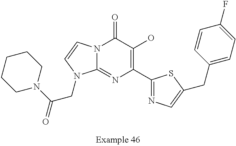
N12C(=NC(C3=NC=C(CC4=CC=C(F)C=C4)S3)=C(O)C1=O)N(CC(N1CCCCC1)=O)C=C2
